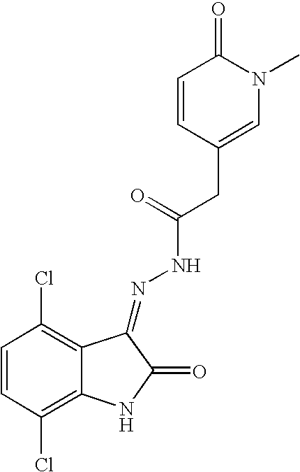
C1=CC(Cl)=C2C(=C1Cl)C(=NNC(CC1=CN(C)C(=O)C=C1)=O)C(=O)N2
